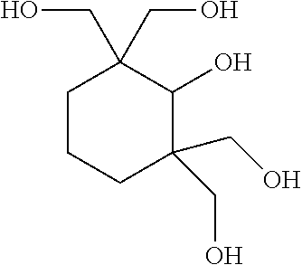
C1CCC(CO)(CO)C(O)C1(CO)CO
